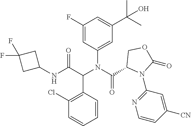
C1(F)=CC(N(C(C2N(C3=NC=CC([CN])=C3)C(=O)OC2)=O)C(C(NC2CC(F)(F)C2)=O)C2=C(Cl)C=CC=C2)=CC(C(C)(C)O)=C1
